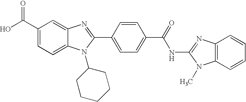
C1(C(O)=O)=CC=C2C(=C1)N=C(C1=CC=C(C(=O)NC3=NC4=C(N3C)C=CC=C4)C=C1)N2C1CCCCC1
